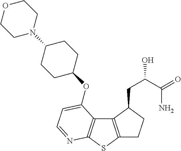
C12=C(SC3=C1C(OC1CCC(N4CCOCC4)CC1)=CC=N3)CCC2CC(O)C(=O)N
